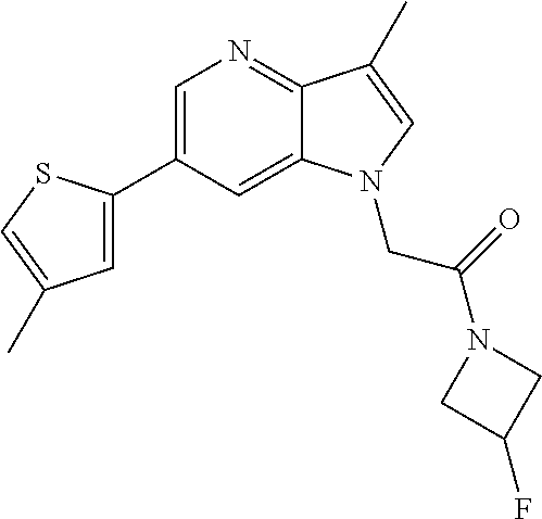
C1=C(C2=CC(C)=CS2)C=C2C(=N1)C(C)=CN2CC(=O)N1CC(F)C1
